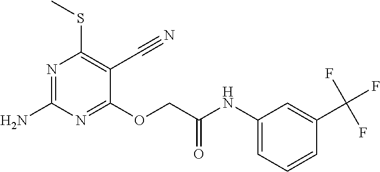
N1=C(N)N=C(OCC(NC2=CC=CC(C(F)(F)F)=C2)=O)C(C#N)=C1SC
